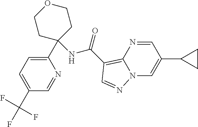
C1(C(F)(F)F)=CC=C(C2(NC(=O)C3=C4N(C=C(C5CC5)C=N4)N=C3)CCOCC2)N=C1
